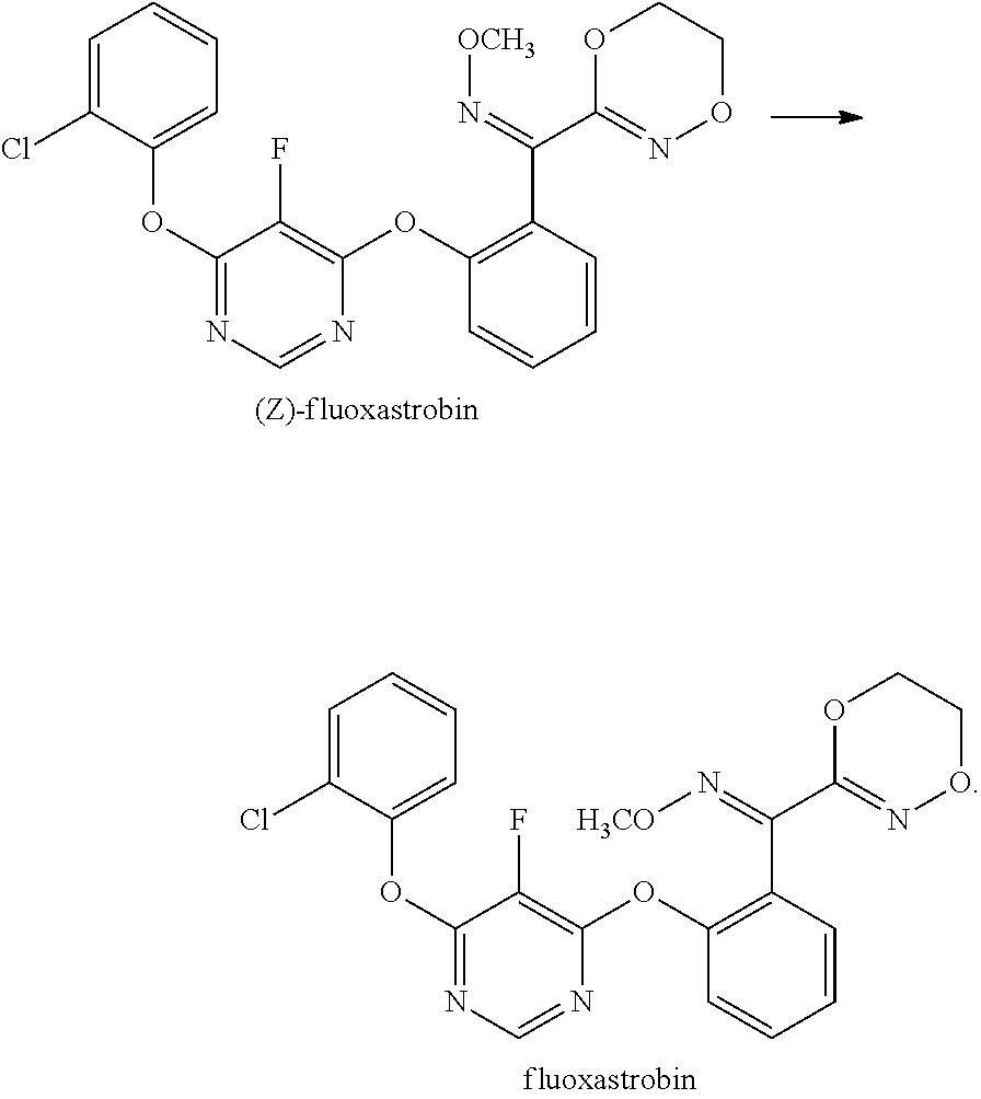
C1=C(Cl)C(OC2=NC=NC(OC3=C(C(=N[OCH3])C4=NOCCO4)C=CC=C3)=C2F)=CC=C1.C1=C(Cl)C(OC2=NC=NC(OC3=C(C(=N[H3CO])C4=NOCCO4)C=CC=C3)=C2F)=CC=C1
